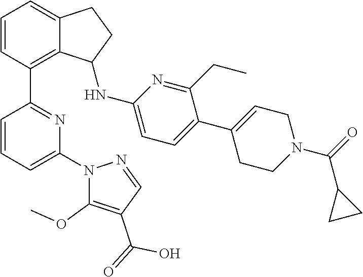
C1=CC(C2=NC(N3C(OC)=C(C(=O)O)C=N3)=CC=C2)=C2C(=C1)CCC2NC1=CC=C(C2=CCN(C(=O)C3CC3)CC2)C(CC)=N1
